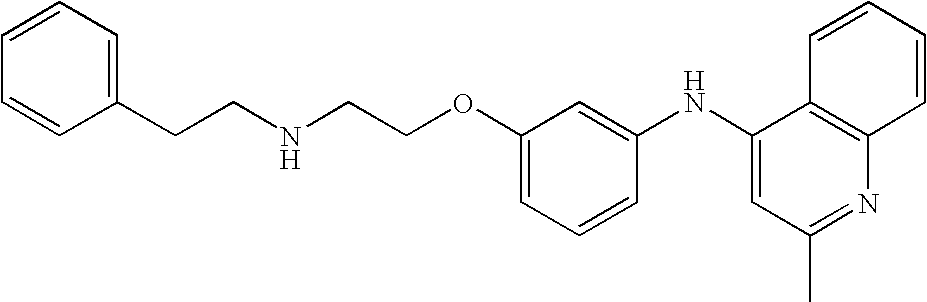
C1(CCNCCOC2=CC=CC(NC3=CC(C)=NC4=C3C=CC=C4)=C2)=CC=CC=C1
